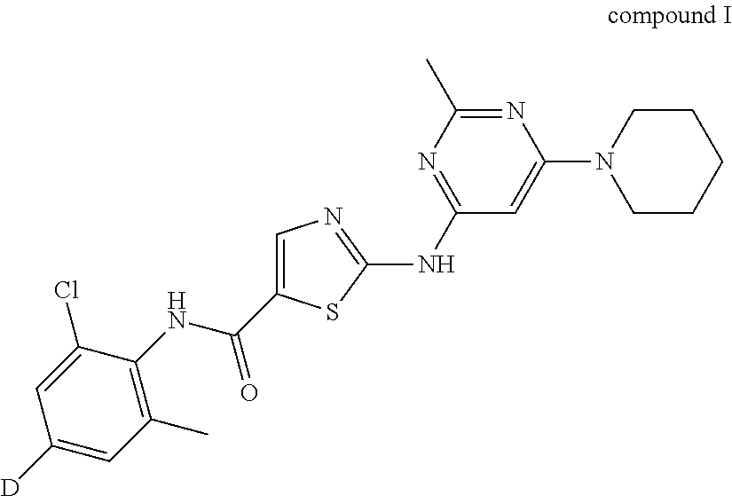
C1=C(C(NC2=C(C)C=C([D])C=C2Cl)=O)SC(NC2=NC(C)=NC(N3CCCCC3)=C2)=N1
